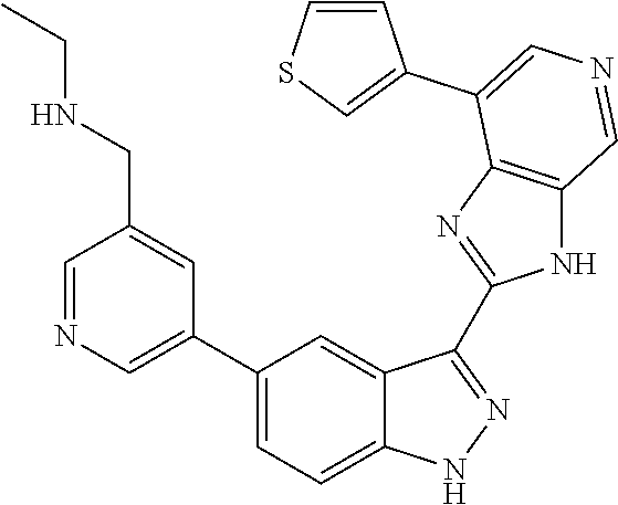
C1(C2=CN=CC(CNCC)=C2)=CC=C2C(=C1)C(C1=NC3=C(N1)C=NC=C3C1=CSC=C1)=NN2
